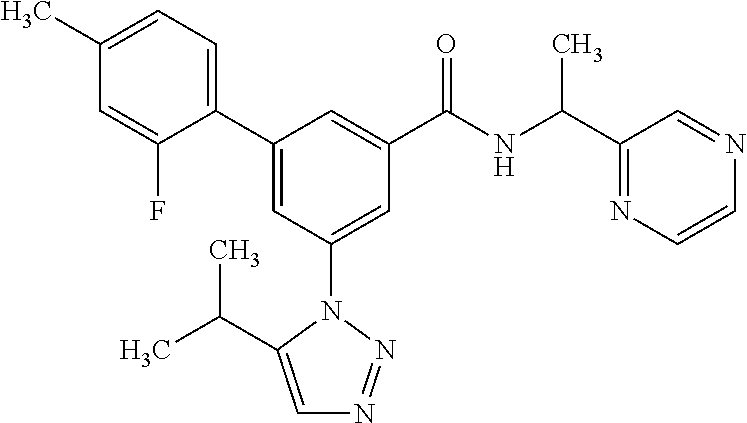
C1(C2=CC(N3C(C(C)C)=CN=N3)=CC(C(NC(C3=NC=CN=C3)C)=O)=C2)=CC=C(C)C=C1F
